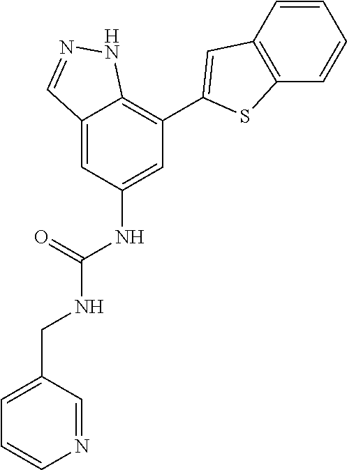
C12=CC(NC(NCC3=CC=CN=C3)=O)=CC(C3=CC4=C(S3)C=CC=C4)=C1NN=C2
